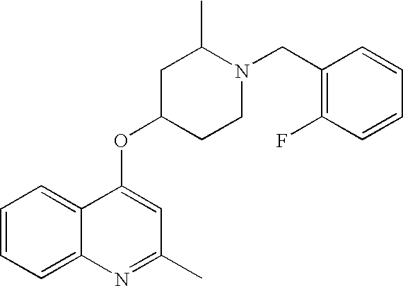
C1=CC=C2C(=C1)C(OC1CCN(CC3=C(F)C=CC=C3)C(C)C1)=CC(C)=N2
